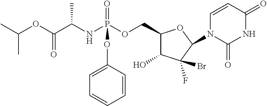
C1(COP(NC(C(OC(C)C)=O)C)(=O)OC2=CC=CC=C2)C(O)C(F)(Br)C(N2C(=O)NC(=O)C=C2)O1
